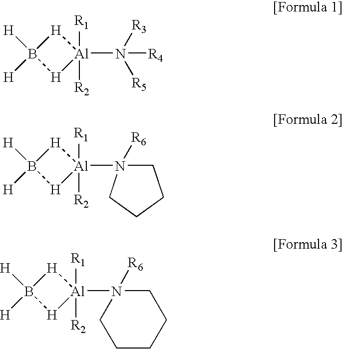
[H]1B([H])([H])[H][Al]1([R1])([R2])N([R3])([R5])[R4].[H]1B([H])([H])[H][Al]1([R1])([R2])N1([R6])CCCC1.[H]1B([H])([H])[H][Al]1([R1])([R2])N1([R6])CCCCC1
